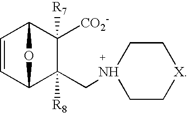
C1=CC2C(CN3CC[X]CC3)([R8])C([CO2-])([R7])C1O2
